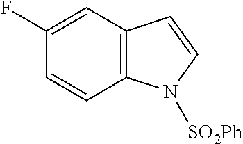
C1(F)=CC2=C(C=C1)N([SO2Ph])C=C2
